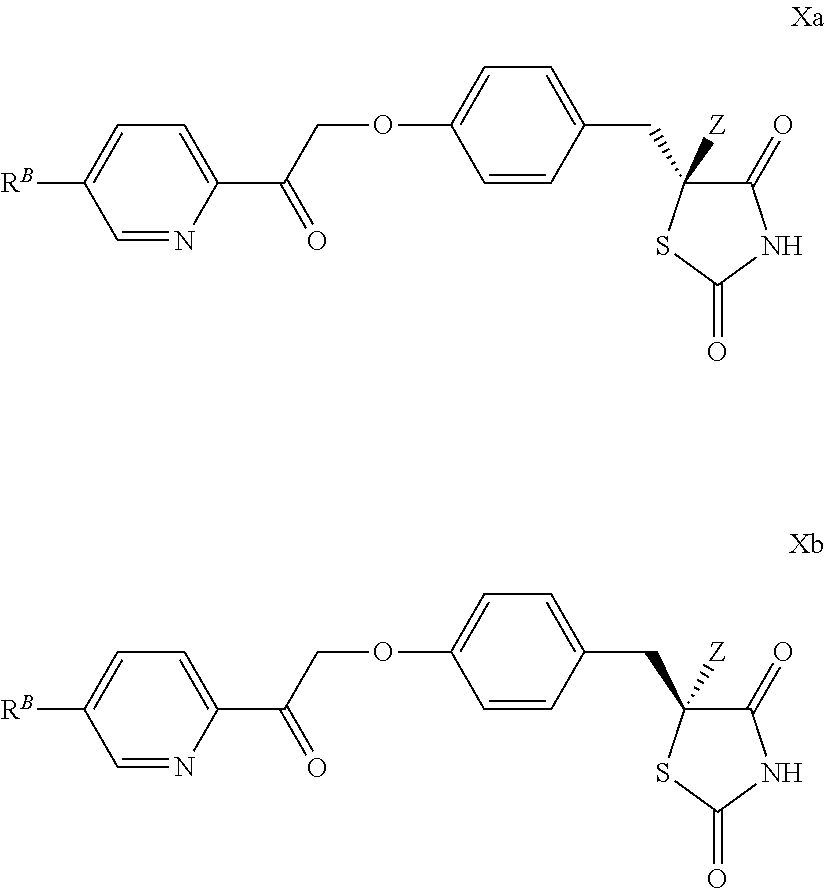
O(C1=CC=C(CC2([Z])C(=O)NC(=O)S2)C=C1)CC(C1=CC=C([RB])C=N1)=O.C1(OCC(C2=CC=C([RB])C=N2)=O)=CC=C(CC2([Z])C(=O)NC(=O)S2)C=C1
